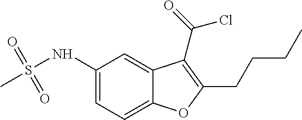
C1(NS(=O)(=O)C)=CC=C2C(=C1)C(C(=O)Cl)=C(CCCC)O2
